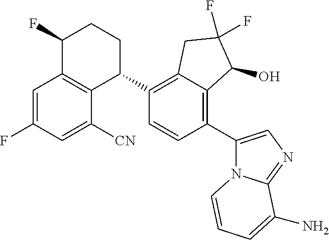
C1=C(F)C=C([CN])C2=C1C(F)CCC2C1=C2C(=C(C3=CN=C4N3C=CC=C4N)C=C1)C(O)C(F)(F)C2
